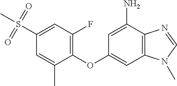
C1(F)=C(OC2=CC3=C(C(N)=C2)N=CN3C)C(C)=CC(S(C)(=O)=O)=C1
